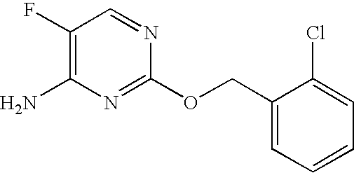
C1(F)=C(N)N=C(OCC2=CC=CC=C2Cl)N=C1
